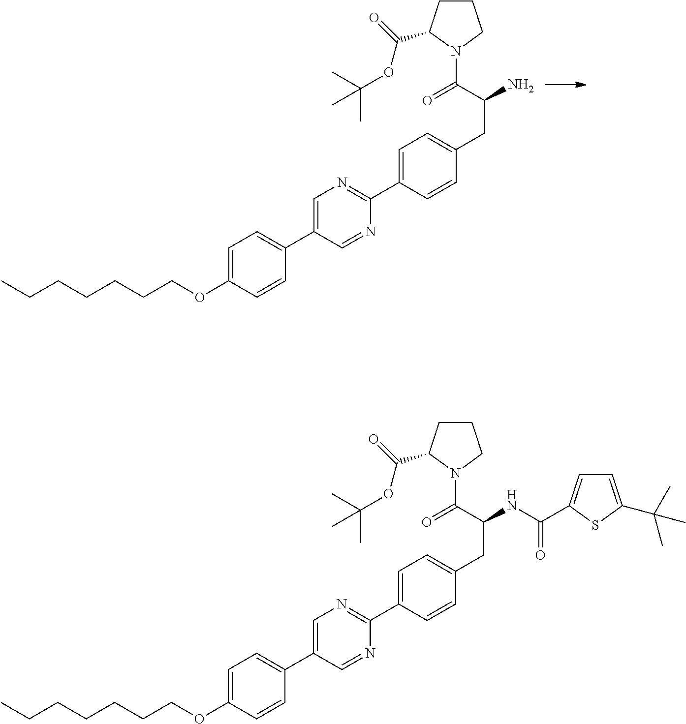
C1=C(OCCCCCCC)C=CC(C2=CN=C(C3=CC=C(CC(N)C(N4CCCC4C(=O)OC(C)(C)C)=O)C=C3)N=C2)=C1.C1=C(OCCCCCCC)C=CC(C2=CN=C(C3=CC=C(CC(NC(=O)C4=CC=C(C(C)(C)C)S4)C(N4CCCC4C(=O)OC(C)(C)C)=O)C=C3)N=C2)=C1
